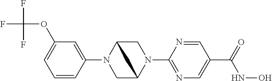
C1(N2CC3N(C4=NC=C(C(NO)=O)C=N4)CC2C3)=CC(OC(F)(F)F)=CC=C1
